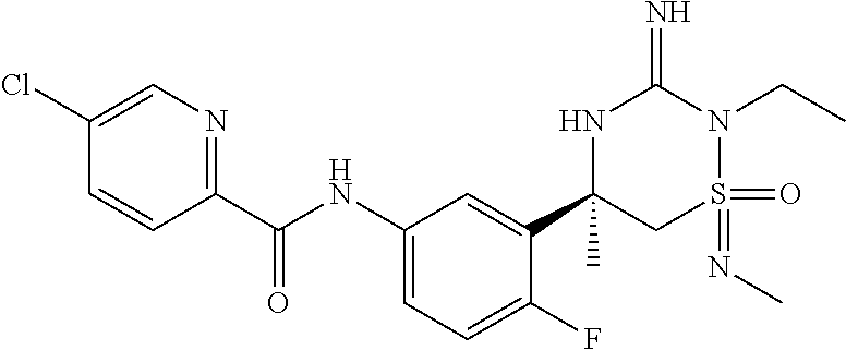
C1(Cl)=CN=C(C(NC2=CC=C(F)C(C3(C)CS(=O)(=NC)N(CC)C(=N)N3)=C2)=O)C=C1
